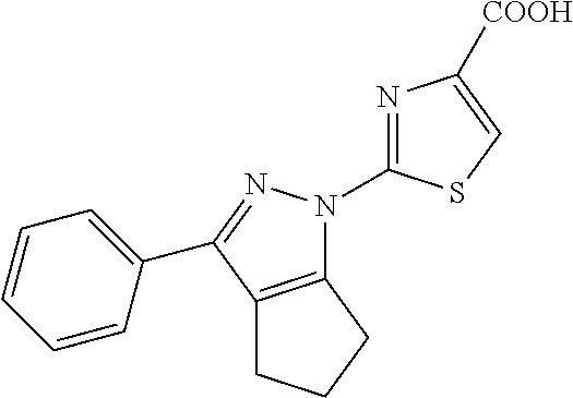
C12=C(C(C3=CC=CC=C3)=NN1C1=NC([COOH])=CS1)CCC2
